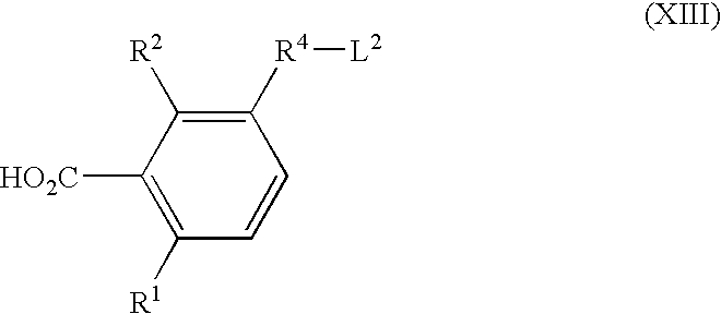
[HO2C]C1=C([R1])C=CC([R4][L2])=C1[R2]
